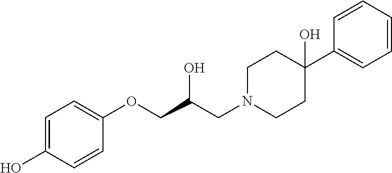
C1=C(O)C=CC(OCC(CN2CCC(C3=CC=CC=C3)(O)CC2)O)=C1
